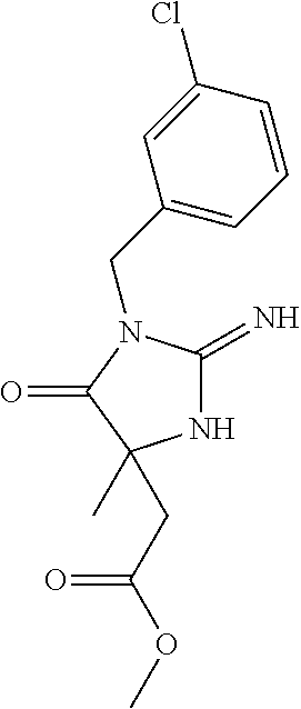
N1C(=N)N(CC2=CC=CC(Cl)=C2)C(=O)C1(C)CC(OC)=O
